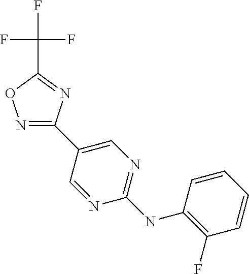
N1=C(C2=CN=C(NC3=C(F)C=CC=C3)N=C2)N=C(C(F)(F)F)O1
